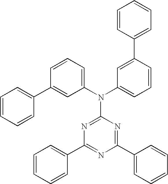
C1=CC=CC(C2=NC(C3=CC=CC=C3)=NC(N(C3=CC=CC(C4=CC=CC=C4)=C3)C3=CC=CC(C4=CC=CC=C4)=C3)=N2)=C1
